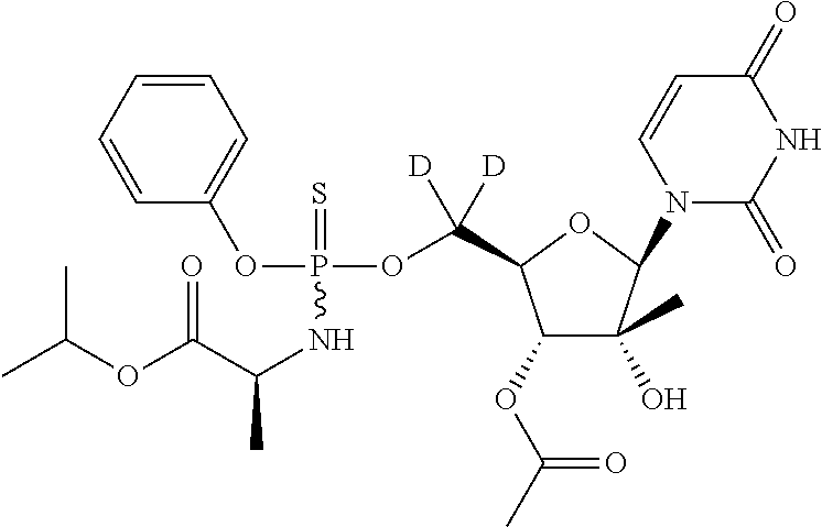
C1=CC=CC(OP(OC([D])([D])C2C(OC(C)=O)C(O)(C)C(N3C(=O)NC(=O)C=C3)O2)(=S)NC(C)C(OC(C)C)=O)=C1
